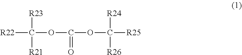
[R22]C(OC(OC([R24])([R26])[R25])=O)([R23])[R21]
